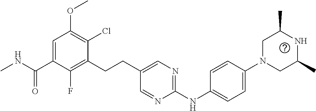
CNC(C1=CC(OC)=C(Cl)C(CCC2=CN=C(NC3=CC=C(N4CC(C)NC(C)C4)C=C3)N=C2)=C1F)=O
